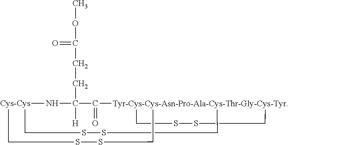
[Cys-Cys]12CSSC[Tyr-Cys-Cys-Asn-Pro-Ala-Cys-Thr-Gly-Cys-Tyr]3(C(=O)C(CCC(=O)OC)([H])N1)(CSSC3)CSSC2
